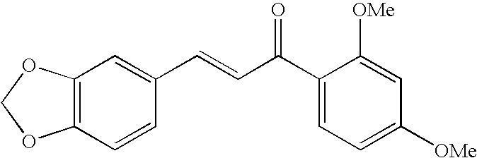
C1(C(C=CC2=CC3=C(C=C2)OCO3)=O)=CC=C([OMe])C=C1[OMe]
